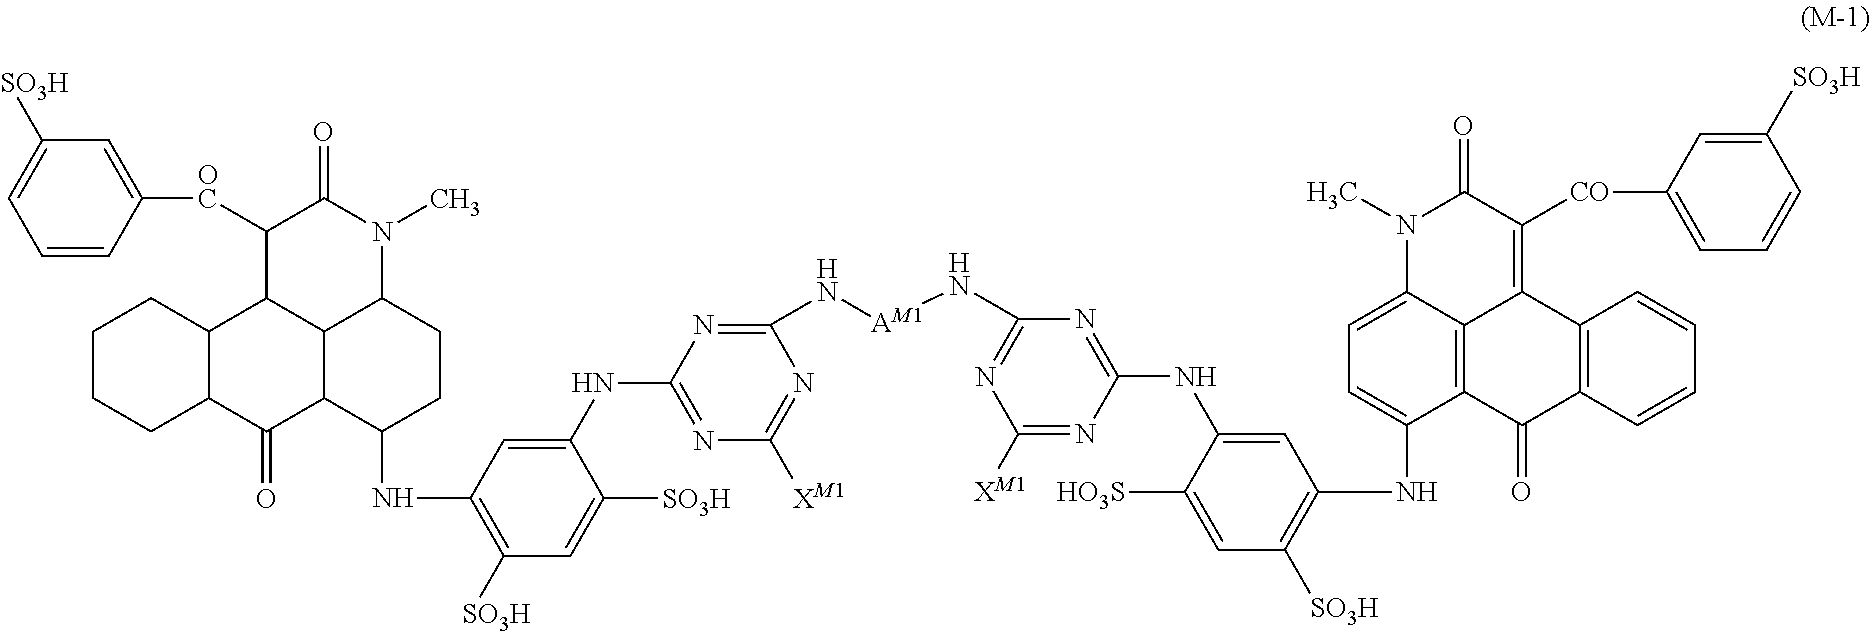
C1=CC([OC]C2C3C4C(N(C)C2=O)CCC(NC2=C([SO3H])C=C([SO3H])C(NC5=NC([XM1])=NC(N[AM1]NC6=NC([XM1])=NC(NC7=CC(NC8=CC=C9C%10=C8C(=O)C8=C(C%10=C([CO]C%10=CC=CC([SO3H])=C%10)C(=O)N9C)C=CC=C8)=C([SO3H])C=C7[HO3S])=N6)=N5)=C2)C4C(=O)C2C3CCCC2)=CC([SO3H])=C1
